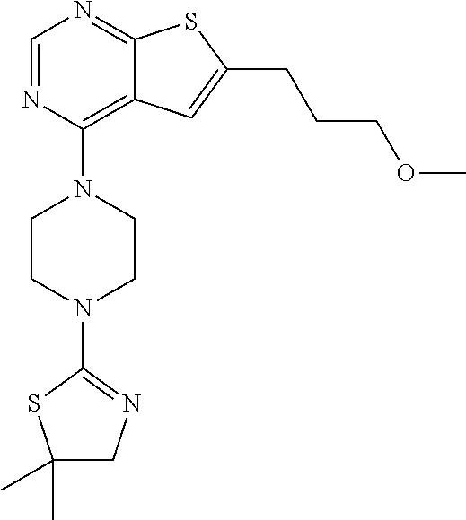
C1=NC(N2CCN(C3=NCC(C)(C)S3)CC2)=C2C(=N1)SC(CCCOC)=C2
